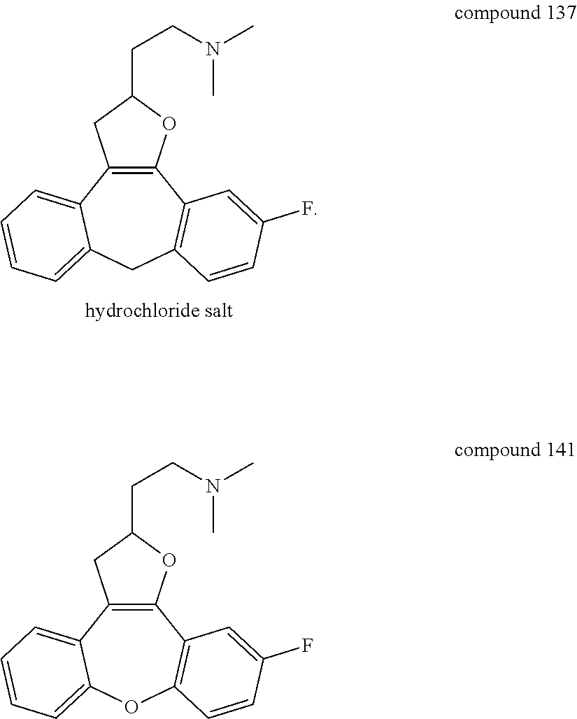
C12=C(C3=CC=CC=C3OC3=C1C=C(F)C=C3)CC(CCN(C)C)O2.C12=C(C3=CC=CC=C3CC3=C1C=C(F)C=C3)CC(CCN(C)C)O2
